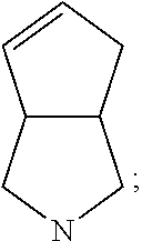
C1=CC2C(C1)CNC2
